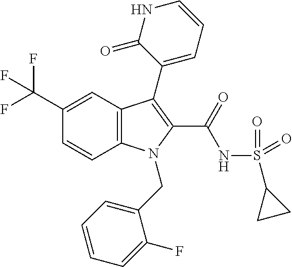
C12=C(C=C(C(F)(F)F)C=C1)C(C1=CC=CNC1=O)=C(C(=O)NS(C1CC1)(=O)=O)N2CC1=CC=CC=C1F
